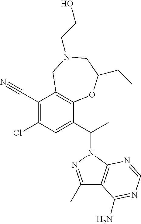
C1(Cl)=C(C#N)C2=C(C(C(C)N3N=C(C)C4=C3N=CN=C4N)=C1)OC(CC)CN(CCO)C2
